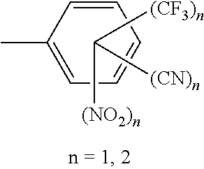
C1(C)=CC=CC=C1.C([(CF3)n])([(CN)n])[(NO2)n]
